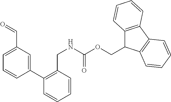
C1(C2=C(CNC(OCC3C4=C(C5=C3C=CC=C5)C=CC=C4)=O)C=CC=C2)=CC(C=O)=CC=C1
